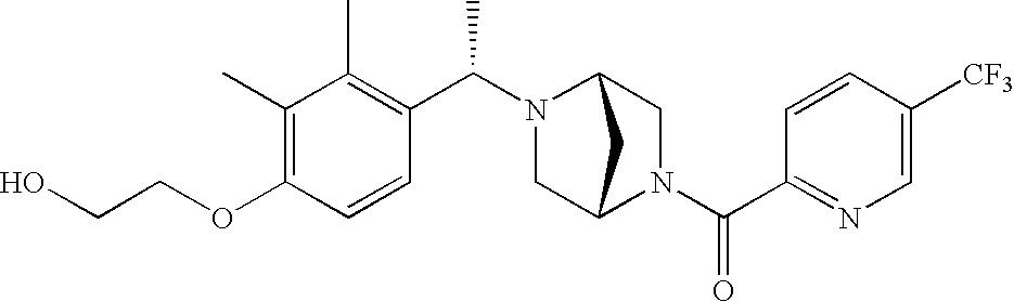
C(OC1=C(C)C(C)=C(C(N2C3CN(C(C4=NC=C([CF3])C=C4)=O)C(C2)C3)C)C=C1)CO
